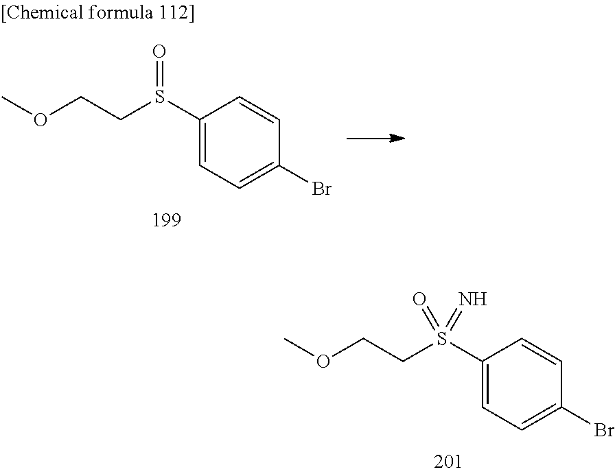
C(S(C1=CC=C(Br)C=C1)=O)COC.C(S(C1=CC=C(Br)C=C1)(=O)=N)COC
